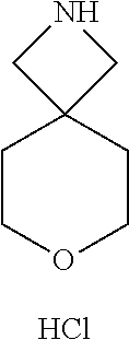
C1COCCC12CNC2.Cl
